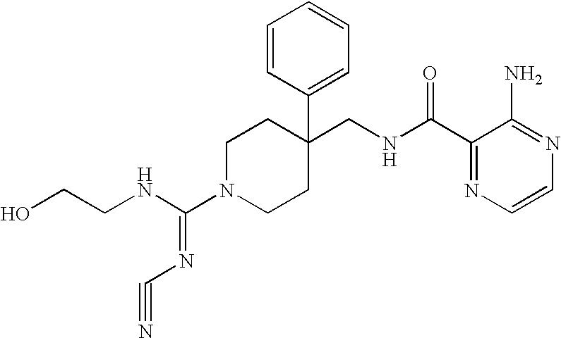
C1(CNC(C2=NC=CN=C2N)=O)(C2=CC=CC=C2)CCN(C(NCCO)=NC#N)CC1
